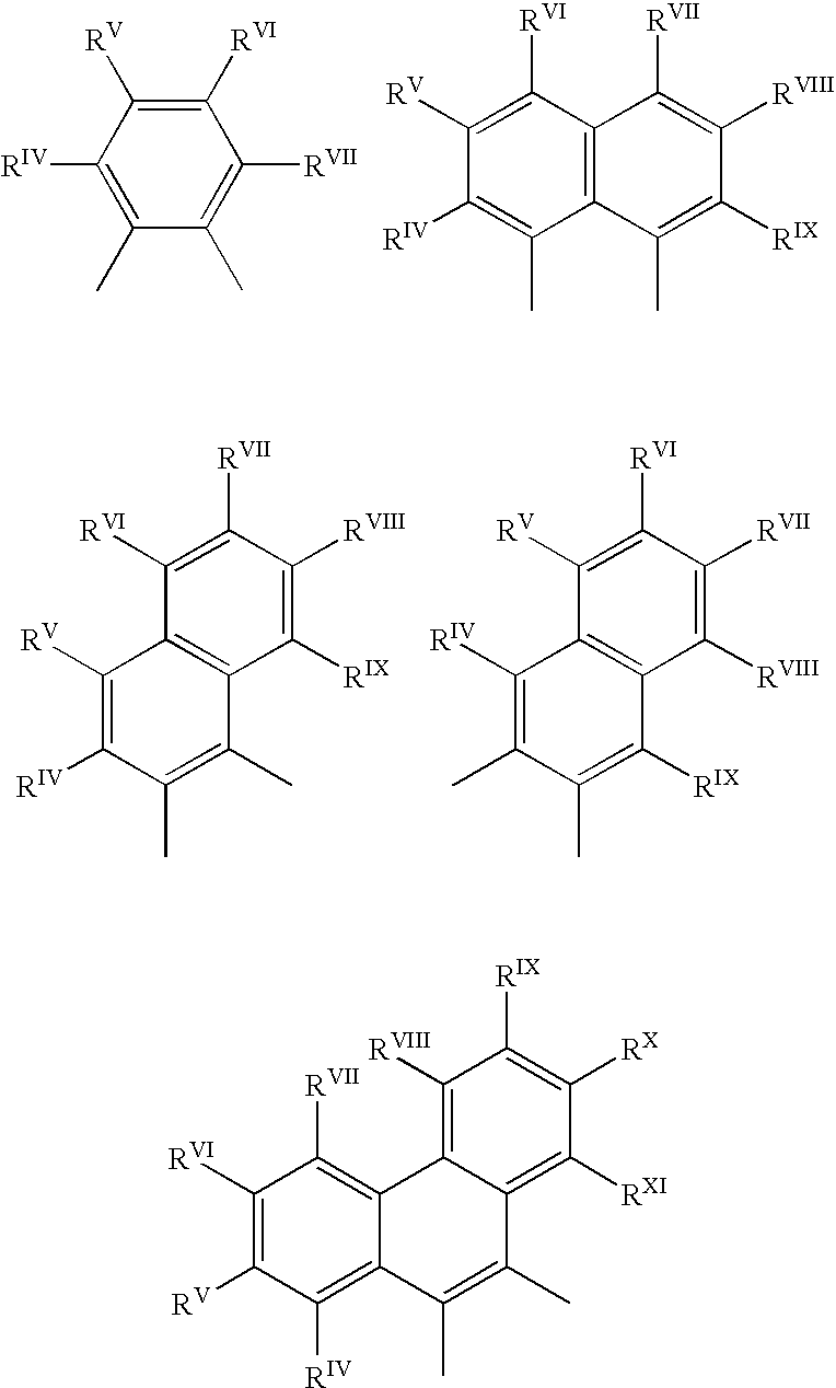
C1([RVI])=C([RV])C([RIV])=C(C)C(C)=C1[RVII].C1([RV])=C([RVI])C2=C(C(C)=C1[RIV])C(C)=C([RIX])C([RVIII])=C2[RVII].C1([RV])=C([RIV])C(C)=C(C)C2=C1C([RVI])=C([RVII])C([RVIII])=C2[RIX].C1([RIV])=C(C)C(C)=C([RIX])C2=C1C([RV])=C([RVI])C([RVII])=C2[RVIII].C1([RVI])=C([RV])C([RIV])=C2C(=C1[RVII])C1=C([RVIII])C([RIX])=C([RX])C([RXI])=C1C(C)=C2C
